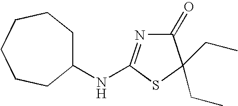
C1(=O)N=C(NC2CCCCCC2)SC1(CC)CC
